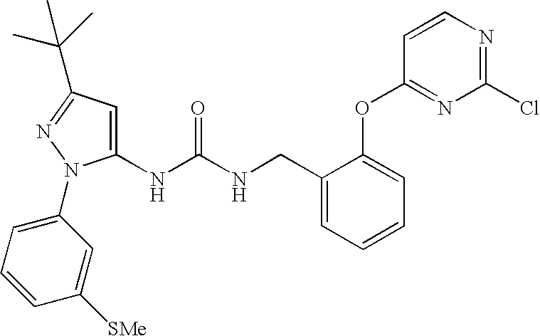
C1(NC(NCC2=CC=CC=C2OC2=NC(Cl)=NC=C2)=O)=CC(C(C)(C)C)=NN1C1=CC=CC([SMe])=C1
